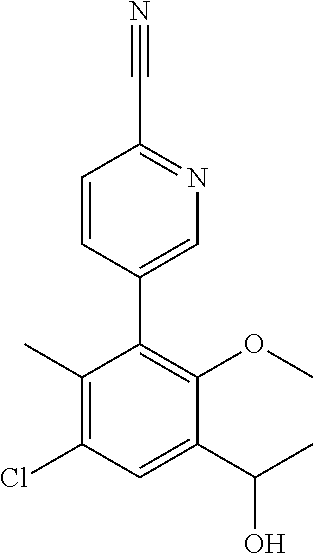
C1(C)=C(Cl)C=C(C(C)O)C(OC)=C1C1=CN=C(C#N)C=C1
